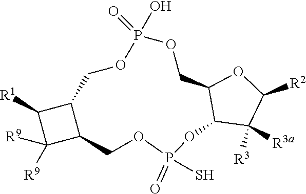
C1C2C([R1])C([R9])([R9])C2COP(=O)(S)OC2C(COP(O)(=O)O1)OC([R2])C2([R3])[R3a]
